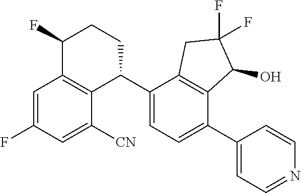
C1=C(F)C=C([CN])C2=C1C(F)CCC2C1=CC=C(C2=CC=NC=C2)C2=C1CC(F)(F)C2O
